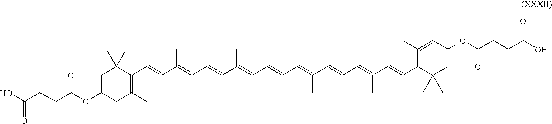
C1C(OC(CCC(O)=O)=O)CC(C)=C(C=CC(=CC=CC(C)=CC=CC=C(C=CC=C(C=CC2C(C)(C)CC(OC(=O)CCC(O)=O)C=C2C)C)C)C)C1(C)C
